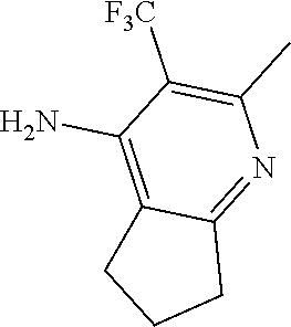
C12=C(N)C([F3C])=C(C)N=C1CCC2
